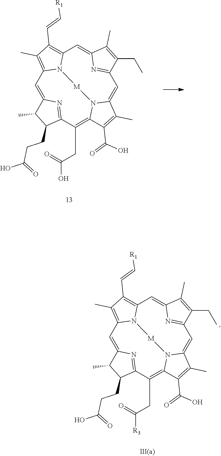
C1=C2N=C(C(CC([R3])=O)=C3N4C(=CC5=NC(=CC6=C(C=C[R1])C(C)=C1N6[M]4)C(C)=C5CC)C(C)=C3C(=O)O)C(CCC(=O)O)C2C.C1=C2N=C(C(CC(O)=O)=C3N4C(=CC5=NC(=CC6=C(C=C[R1])C(C)=C1N6[M]4)C(C)=C5CC)C(C)=C3C(=O)O)C(CCC(=O)O)C2C
